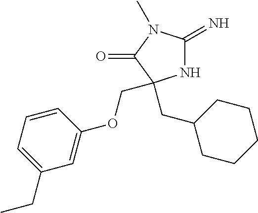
N1C(=N)N(C)C(=O)C1(CC1CCCCC1)COC1=CC(CC)=CC=C1
